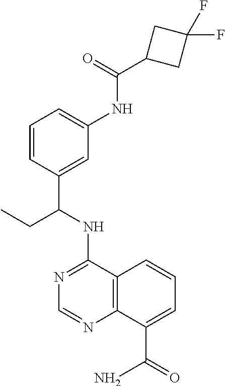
N(C1=NC=NC2=C1C=CC=C2C(=O)N)C(C1=CC(NC(C2CC(F)(F)C2)=O)=CC=C1)CC
